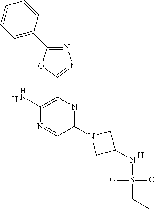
N1=C(C2=CC=CC=C2)OC(C2=C(N)N=CC(N3CC(NS(CC)(=O)=O)C3)=N2)=N1.[H].[H]
